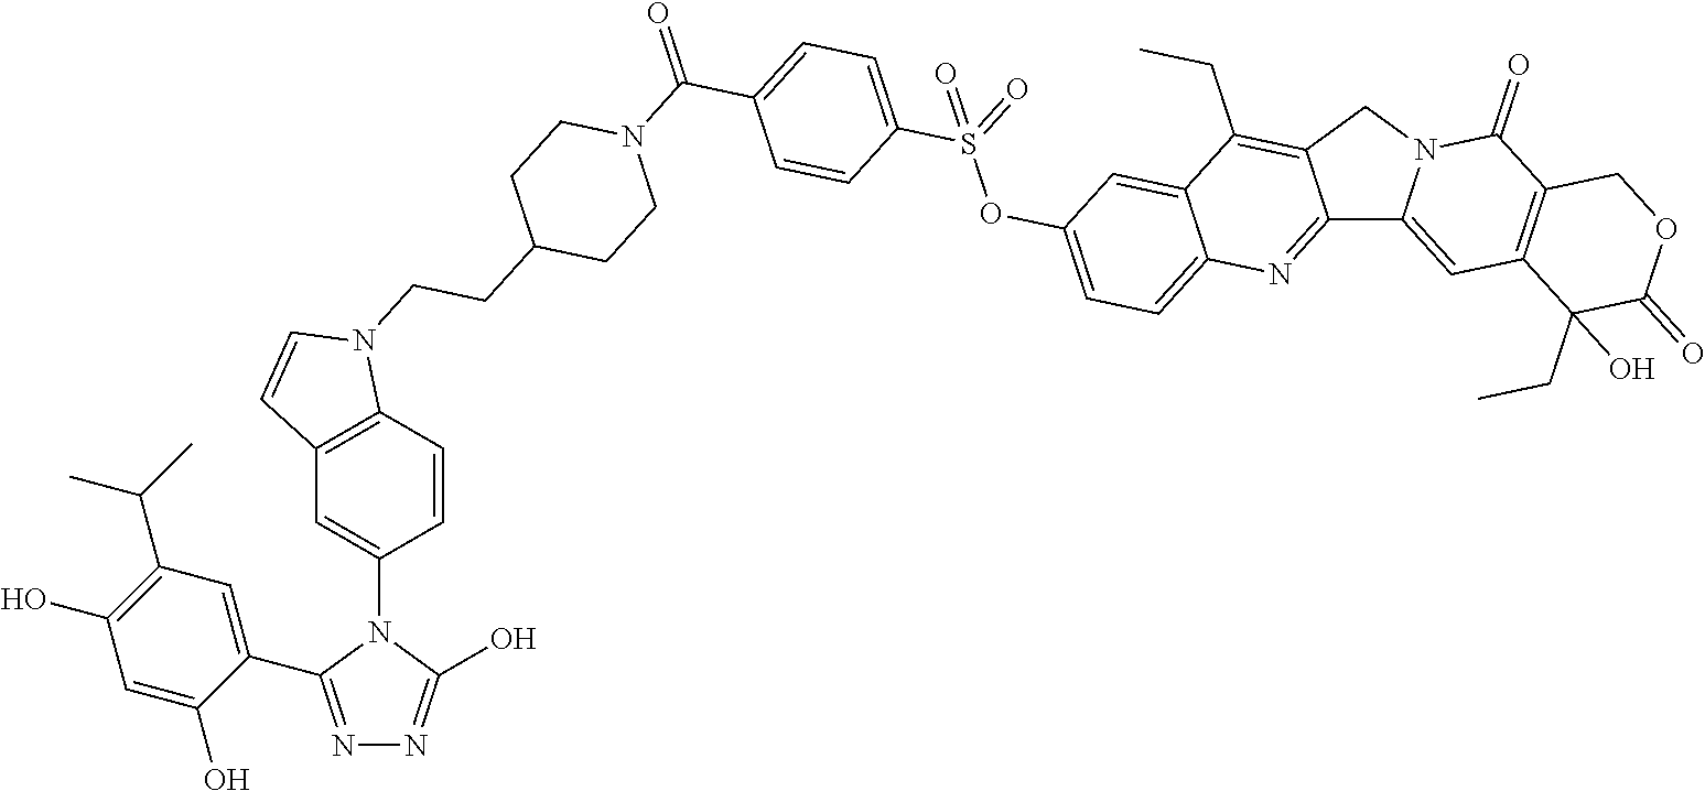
C12=NC3=CC=C(OS(=O)(C4=CC=C(C(N5CCC(CCN6C7=C(C=C(N8C(C9=CC(C(C)C)=C(O)C=C9O)=NN=C8O)C=C7)C=C6)CC5)=O)C=C4)=O)C=C3C(CC)=C1CN1C2=CC2=C(C1=O)COC(=O)C2(CC)O
